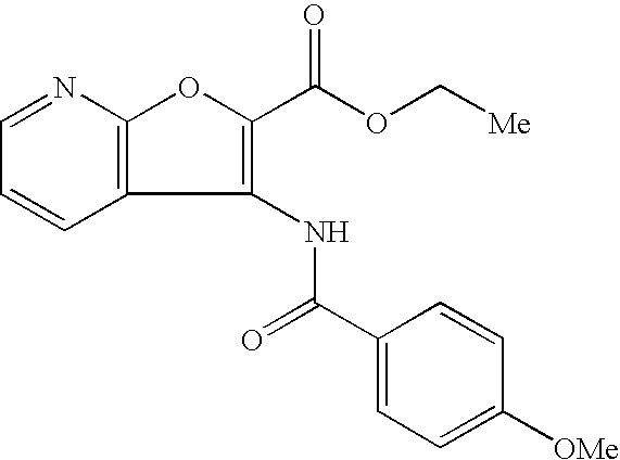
C12=C(N=CC=C1)OC(C(OC[Me])=O)=C2NC(C1=CC=C([OMe])C=C1)=O
